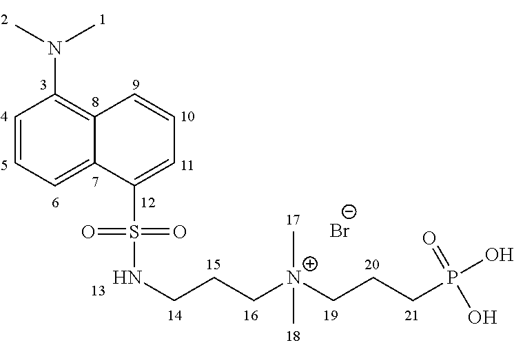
C1=CC=C2C(=C1N(C)C)C=CC=C2S(=O)(=O)NCCC[N+](CCCP(O)(=O)O)(C)C.[Br-]
